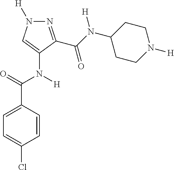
N1=C(C(=O)N(C2CCN([H])CC2)[H])C(N([H])C(C2=CC=C(Cl)C=C2)=O)=CN1[H]
